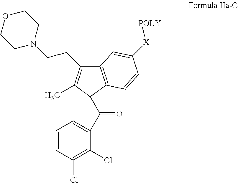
C1=CC(Cl)=C(Cl)C(C(C2C(C)=C(CCN3CCOCC3)C3=C2C=CC([X][POLY])=C3)=O)=C1
